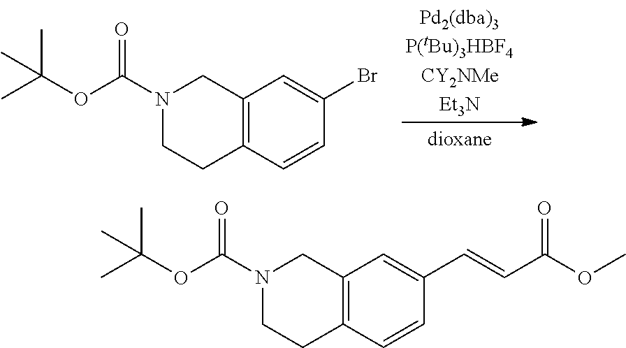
N1(C(OC(C)(C)C)=O)CCC2=C(C1)C=C(Br)C=C2.N1(C(OC(C)(C)C)=O)CCC2=C(C1)C=C(C=CC(OC)=O)C=C2
